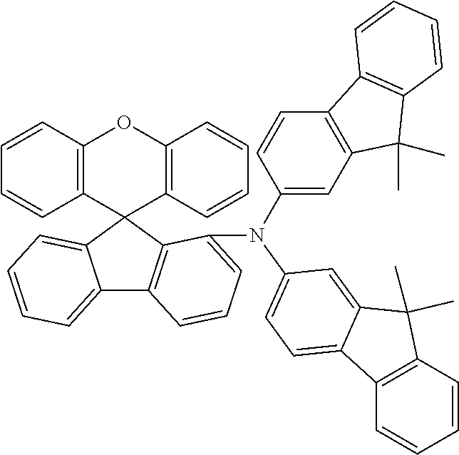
C1=CC2=C(C=C1)C1(C3=C(O2)C=CC=C3)C2=CC=CC=C2C2=C1C(N(C1=CC3=C(C=C1)C1=C(C3(C)C)C=CC=C1)C1=CC=C3C4=C(C=CC=C4)C(C)(C)C3=C1)=CC=C2
